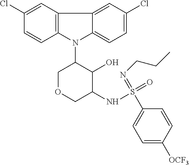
N1(C2COCC(NS(C3=CC=C([OCF3])C=C3)(=NCCC)=O)C2O)C2=CC=C(Cl)C=C2C2=C1C=CC(Cl)=C2
